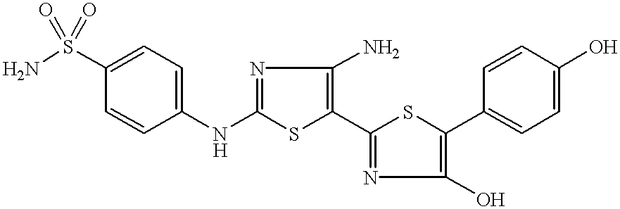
C1(NC2=CC=C(S(=O)(=O)N)C=C2)=NC(N)=C(C2=NC(O)=C(C3=CC=C(O)C=C3)S2)S1
